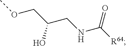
COCC(CNC([R64])=O)O
